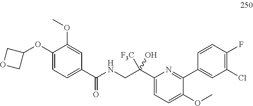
C1(C(O)(CNC(=O)C2=CC=C(OC3COC3)C(OC)=C2)[F3C])=CC=C(OC)C(C2=CC(Cl)=C(F)C=C2)=N1
